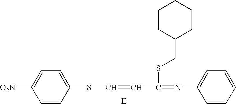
C1=CC(SC=CC(=NC2=CC=CC=C2)SCC2CCCCC2)=CC=C1[O2N]
